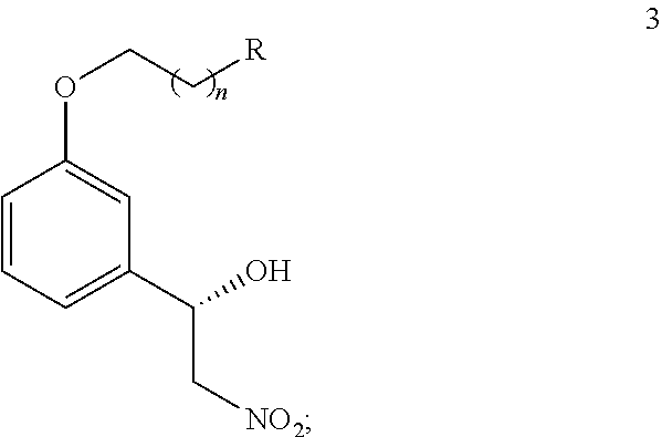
C1=CC=C(C(O)C[NO2])C=C1OCC[R]
